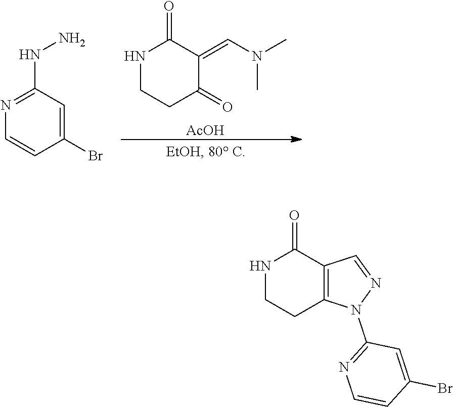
N1=C(NN)C=C(Br)C=C1.N1CCC(=O)C(=CN(C)C)C1=O.[AcOH].N1CCC2=C(C1=O)C=NN2C1=NC=CC(Br)=C1
